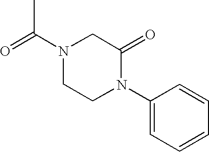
O=C(N1CCN(C2=CC=CC=C2)C(=O)C1)C
